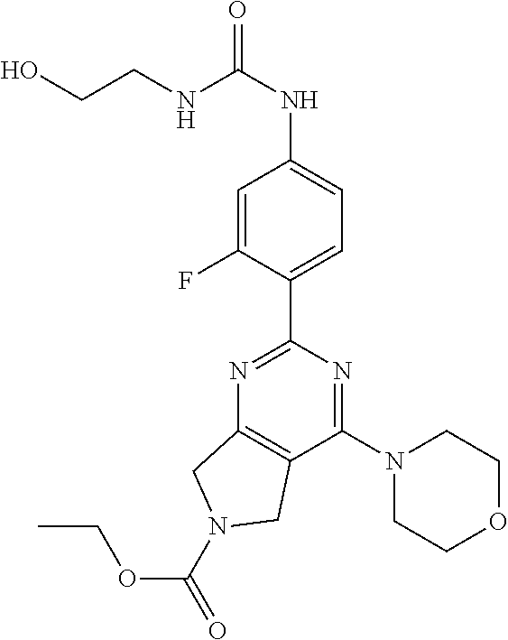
C1(C2=NC3=C(C(N4CCOCC4)=N2)CN(C(=O)OCC)C3)=CC=C(NC(=O)NCCO)C=C1F
